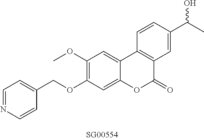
C1=NC=CC(COC2=C(OC)C=C3C(=C2)OC(=O)C2=C3C=CC(C(C)O)=C2)=C1
